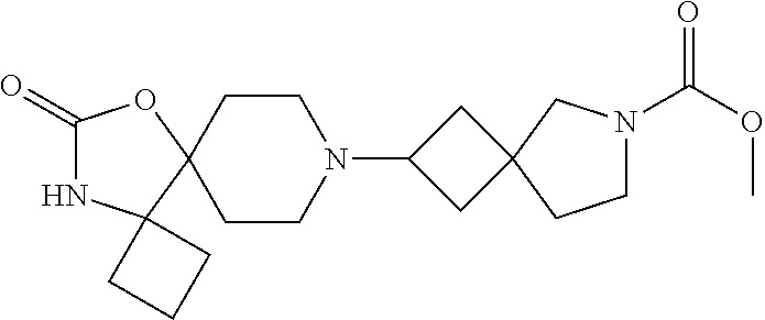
C1(=O)NC2(C3(O1)CCN(C1CC4(C1)CN(C(OC)=O)CC4)CC3)CCC2
